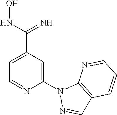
C1=C(C(=N)NO)C=C(N2N=CC3=C2N=CC=C3)N=C1
